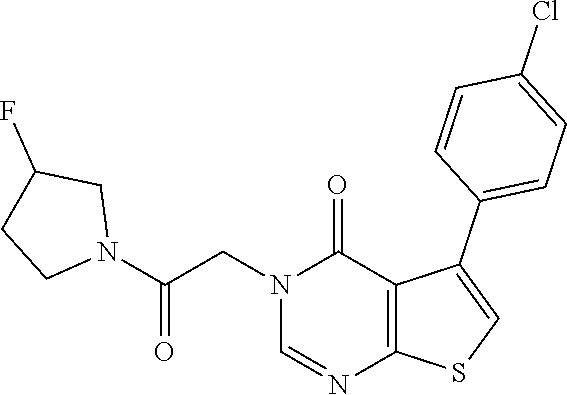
N1(CC(N2CCC(F)C2)=O)C=NC2=C(C1=O)C(C1=CC=C(Cl)C=C1)=CS2
